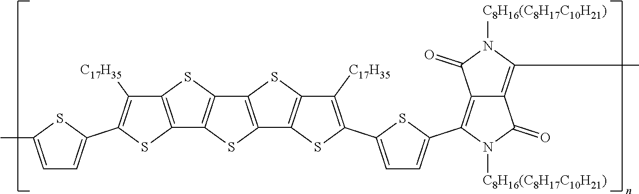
S1C2=C(C3=C1C1=C(S3)C([C17H35])=C(C3=CC=C(C)S3)S1)SC1=C2SC(C2=CC=C(C3=C4C(=C(C)N([C8H16(C8H17C10H21)])C4=O)C(=O)N3[C8H16(C8H17C10H21)])S2)=C1[C17H35]
